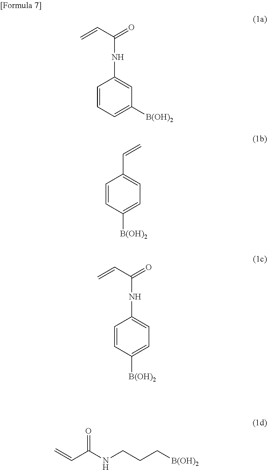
C1=CC=C([B(OH)2])C=C1NC(C=C)=O.C1=CC([B(OH)2])=CC=C1C=C.C1=CC([B(OH)2])=CC=C1NC(C=C)=O.C=CC(NCCC[B(OH)2])=O
